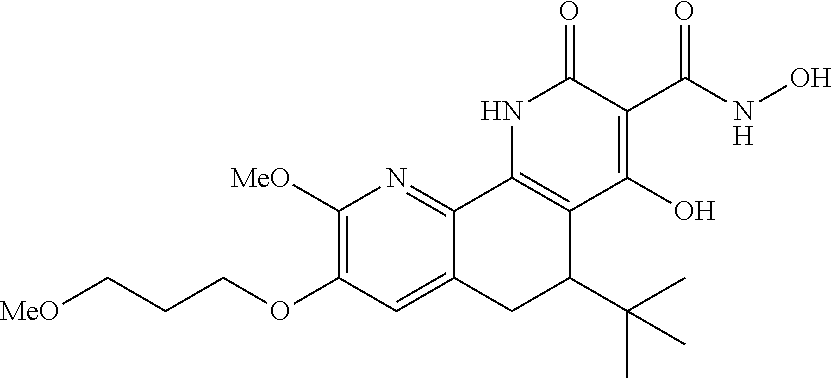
C1([MeO])=C(OCCC[MeO])C=C2C(=N1)C1=C(C(C(C)(C)C)C2)C(O)=C(C(NO)=O)C(=O)N1
